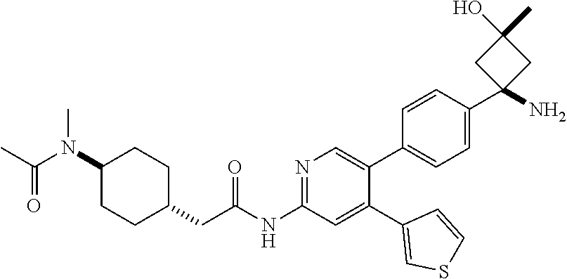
CN(C(C)=O)C1CCC(CC(=O)NC2=NC=C(C3=CC=C(C4(N)CC(O)(C)C4)C=C3)C(C3=CSC=C3)=C2)CC1
